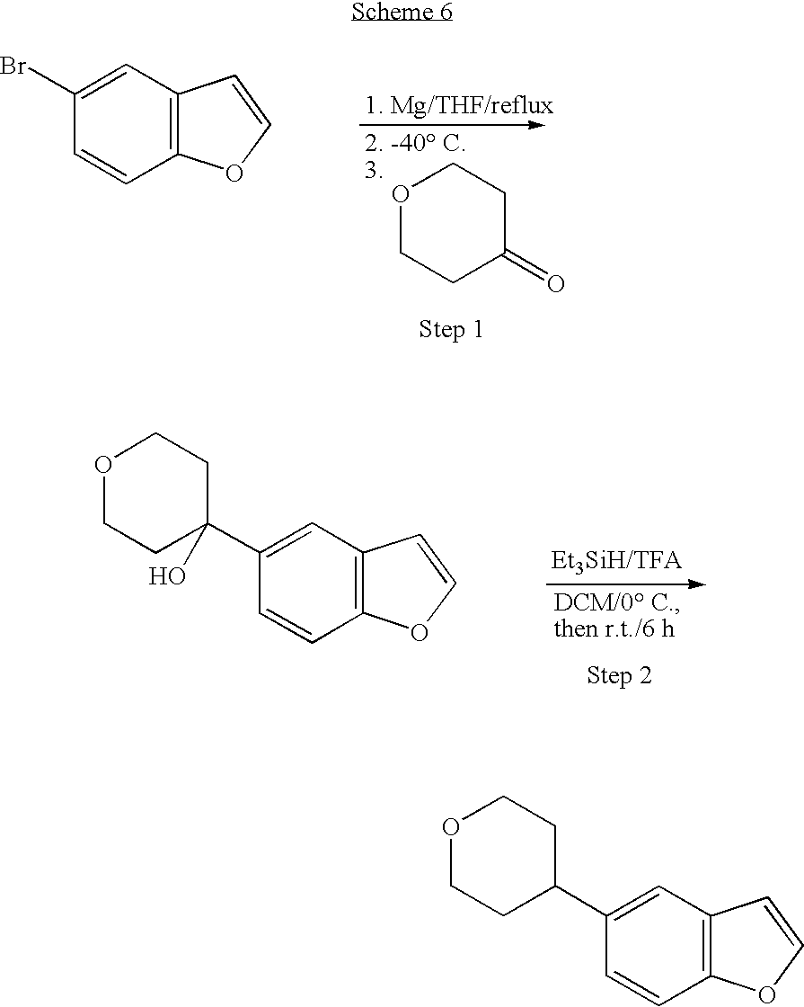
C1(Br)=CC2=C(C=C1)OC=C2.O1CCC(=O)CC1.C1(C2(O)CCOCC2)=CC2=C(C=C1)OC=C2.C1(C2CCOCC2)=CC2=C(C=C1)OC=C2
